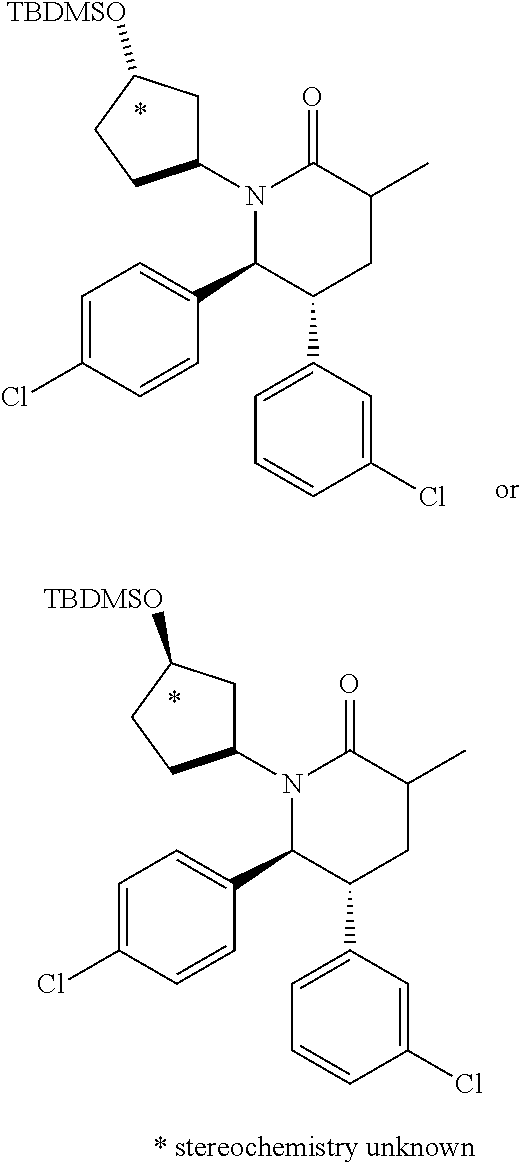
N1(C2CC([TBDMSO])CC2)C(C2=CC=C(Cl)C=C2)C(C2=CC=CC(Cl)=C2)CC(C)C1=O.N1(C2CC([TBDMSO])CC2)C(C2=CC=C(Cl)C=C2)C(C2=CC=CC(Cl)=C2)CC(C)C1=O
